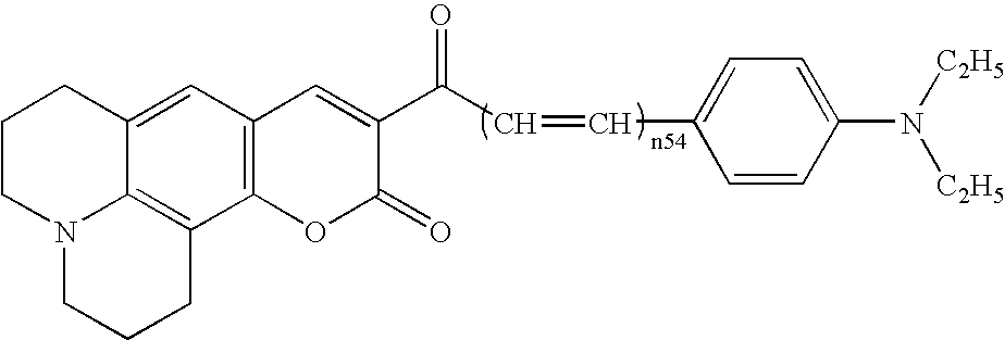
C12=CC3=C(C4=C1N(CCC2)CCC4)OC(=O)C(C(C=CC1=CC=C(N([C2H5])[C2H5])C=C1)=O)=C3
